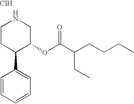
Cl.C1CC(C2=CC=CC=C2)C(OC(C(CCCC)CC)=O)CN1
